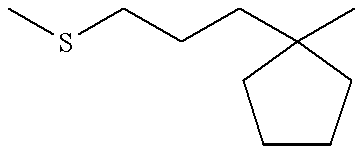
C1CCC(CCCSC)(C)C1
